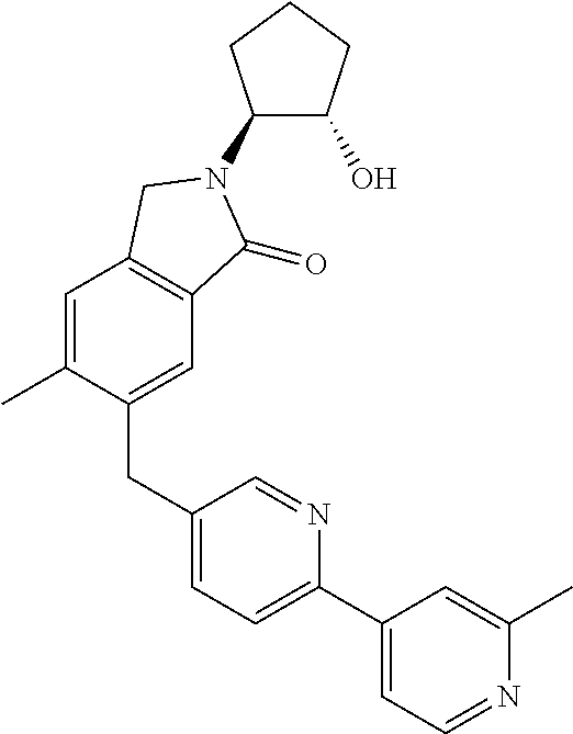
C1=C(C)C(CC2=CC=C(C3=CC=NC(C)=C3)N=C2)=CC2=C1CN(C1C(O)CCC1)C2=O
